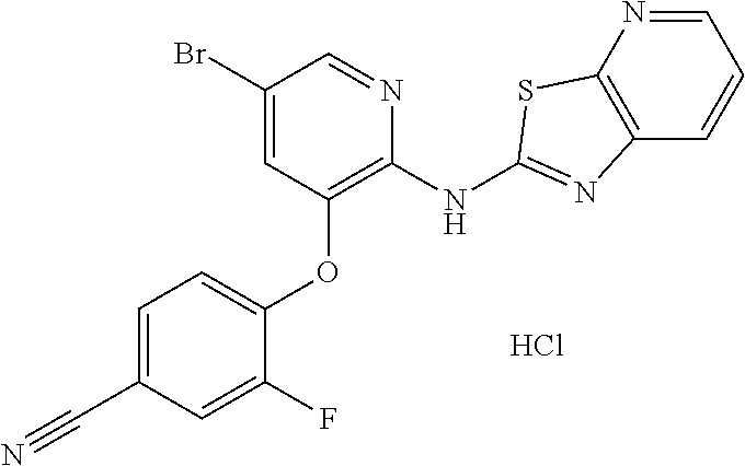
C1(Br)=CC(OC2=CC=C(C#N)C=C2F)=C(NC2=NC3=C(N=CC=C3)S2)N=C1.Cl
